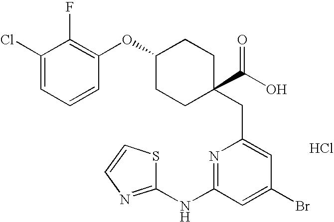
C1(Cl)=CC=CC(OC2CCC(C(O)=O)(CC3=CC(Br)=CC(NC4=NC=CS4)=N3)CC2)=C1F.Cl
